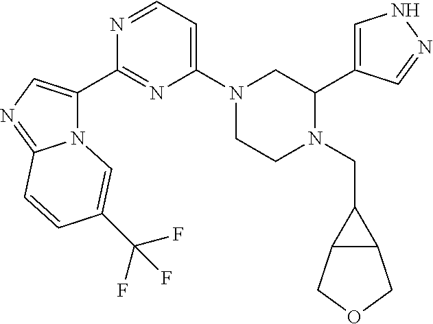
C1=C(C2CN(C3=CC=NC(C4=CN=C5N4C=C(C(F)(F)F)C=C5)=N3)CCN2CC2C3C2COC3)C=NN1
